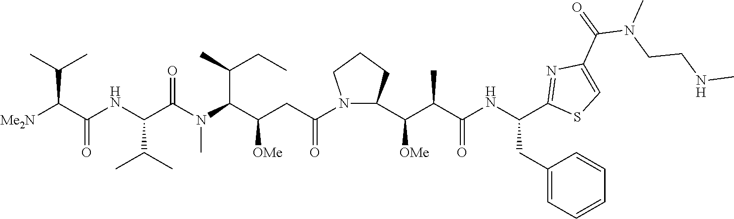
[Me2N]C(C(NC(C(N(C(C(CC(=O)N1CCCC1C(C(C(NC(CC1=CC=CC=C1)C1=NC(C(=O)N(CCNC)C)=CS1)=O)C)[OMe])[OMe])C(C)CC)C)=O)C(C)C)=O)C(C)C
